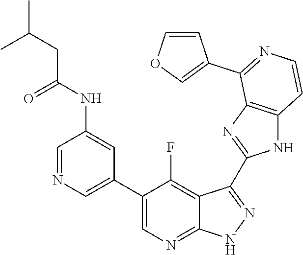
C1=NC=C(C2=CN=C3C(=C2F)C(C2=NC4=C(N2)C=CN=C4C2=COC=C2)=N[N H]3)C=C1NC(CC(C)C)=O
